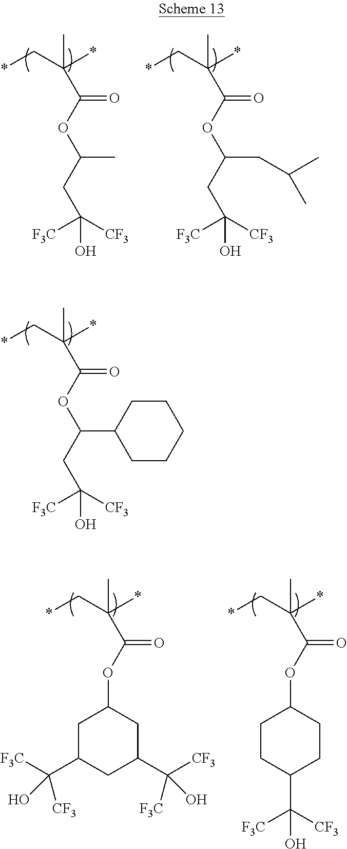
*CC(*)(C)C(OC(CC([F3C])([CF3])O)C)=O.*CC(*)(C)C(OC(CC([F3C])([CF3])O)CC(C)C)=O.*CC(*)(C)C(OC(CC([F3C])([CF3])O)C1CCCCC1)=O.*CC(*)(C)C(OC1CC(C([F3C])([CF3])O)CC(C([CF3])([F3C])O)C1)=O.*CC(*)(C)C(OC1CCC(C([CF3])([F3C])O)CC1)=O
